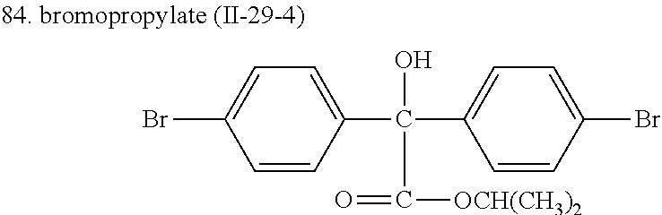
C1(C(C2=CC=C(Br)C=C2)(O)C(=O)[OCH(CH3)2])=CC=C(Br)C=C1
